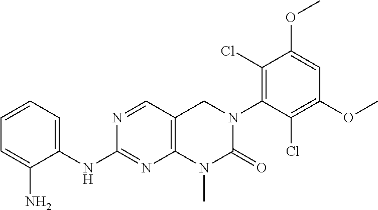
C1(NC2=CC=CC=C2N)=NC2=C(CN(C3=C(Cl)C(OC)=CC(OC)=C3Cl)C(=O)N2C)C=N1
